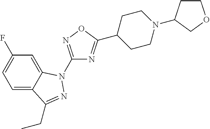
C1=C2C(=CC=C1F)C(CC)=NN2C1=NOC(C2CCN(C3CCOC3)CC2)=N1
